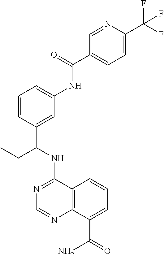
N(C1=NC=NC2=C1C=CC=C2C(=O)N)C(C1=CC(NC(C2=CC=C(C(F)(F)F)N=C2)=O)=CC=C1)CC
